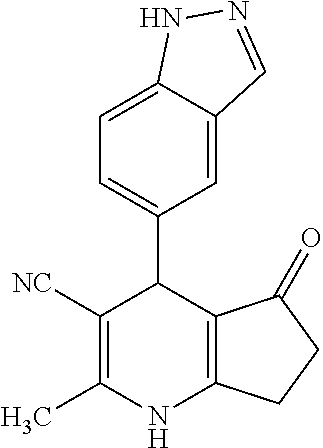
C1=C2C(=CC=C1C1C([NC])=C(C)NC3=C1C(=O)CC3)NN=C2
